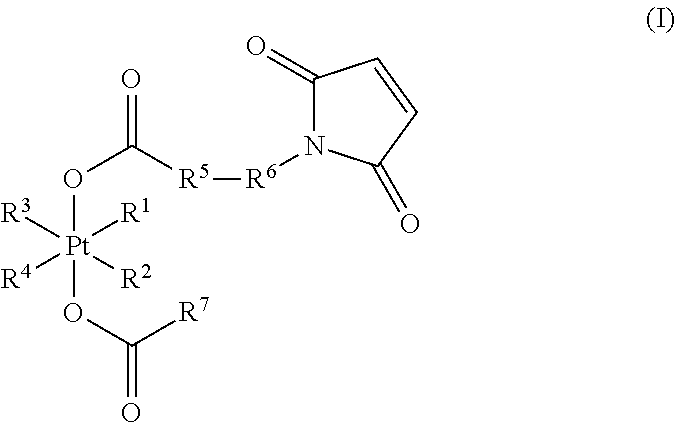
C([R5][R6]N1C(=O)C=CC1=O)(=O)O[Pt]([R3])([R4])(OC(=O)[R7])([R1])[R2]
